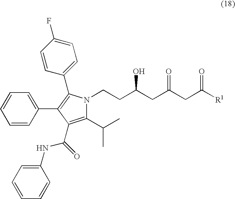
C1(C(C)C)=C(C(NC2=CC=CC=C2)=O)C(C2=CC=CC=C2)=C(C2=CC=C(F)C=C2)N1CCC(CC(CC([R1])=O)=O)O
